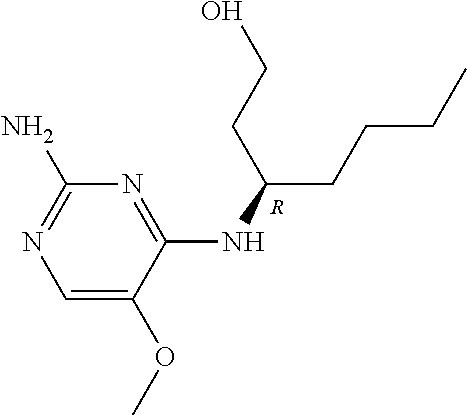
C1(N)=NC=C(OC)C(NC(CCCC)CCO)=N1.[R]
